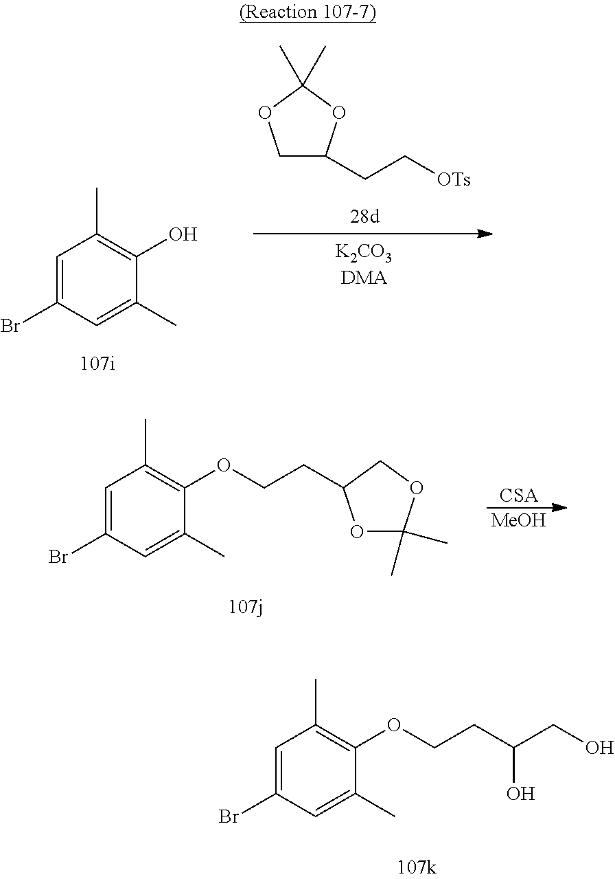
C1=C(Br)C=C(C)C(O)=C1C.C1C(CC[OTs])OC(C)(C)O1.[CSA].[MeOH].C1=C(Br)C=C(C)C(OCCC2OC(C)(C)OC2)=C1C.C1=C(Br)C=C(C)C(OCCC(O)CO)=C1C
